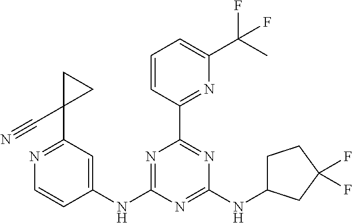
N1=C(NC2=CC(C3(C#N)CC3)=NC=C2)N=C(NC2CCC(F)(F)C2)N=C1C1=NC(C(C)(F)F)=CC=C1
